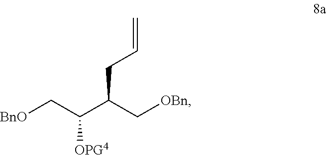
[BnO]CC(C(C[OBn])CC=C)[OPG4]
